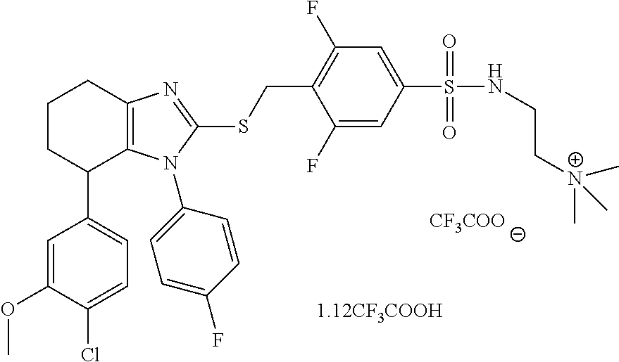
C1(N2C3=C(CCCC3C3=CC=C(Cl)C(OC)=C3)N=C2SCC2=C(F)C=C(S(=O)(=O)NCC[N+](C)(C)C)C=C2F)=CC=C(F)C=C1.[CF3COO]
